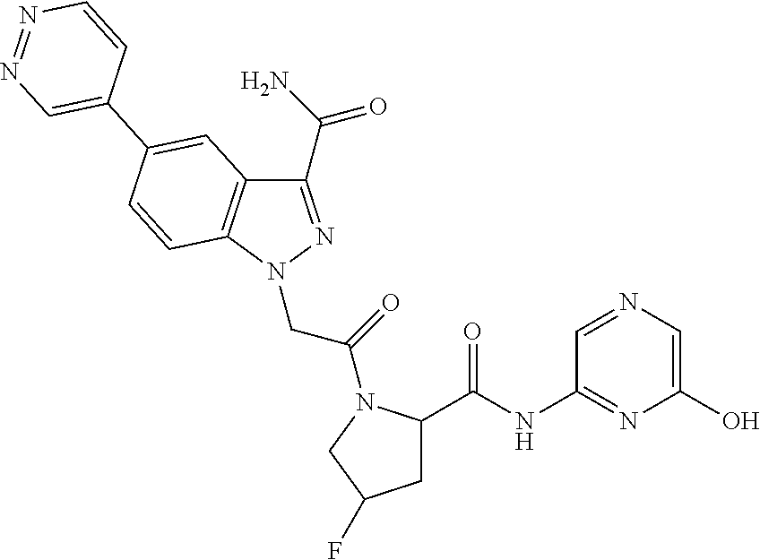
C1(C(N)=O)=NN(CC(=O)N2C(C(=O)NC3=NC(O)=CN=C3)CC(F)C2)C2=C1C=C(C1=CN=NC=C1)C=C2
